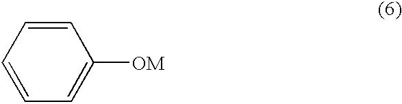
C1=CC=CC=C1[OM]
